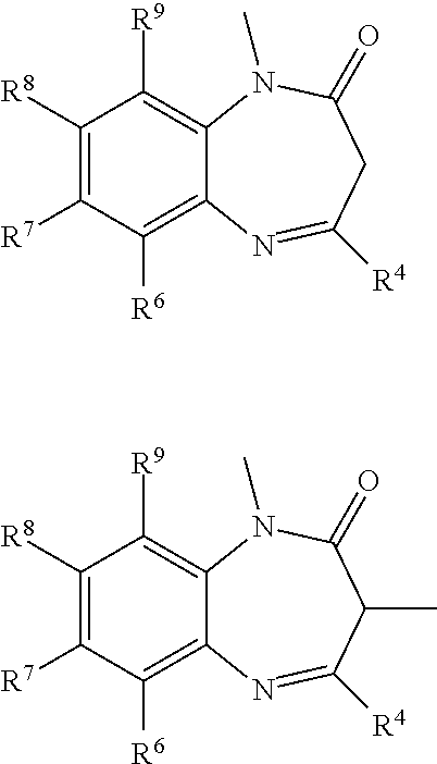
C1([R8])=C([R7])C([R6])=C2C(=C1[R9])N(C)C(=O)CC([R4])=N2.C1([R8])=C([R7])C([R6])=C2C(=C1[R9])N(C)C(=O)C(C)C([R4])=N2
